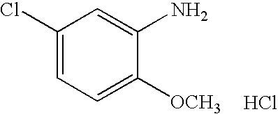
C1(Cl)=CC=C([OCH3])C(N)=C1.Cl
